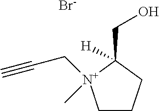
C1C[N+](C)(CC#C)C(CO)([H])C1.[Br-]
